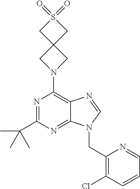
N1(C2=C3C(=NC(C(C)(C)C)=N2)N(CC2=C(Cl)C=CC=N2)C=N3)CC2(C1)CS(=O)(=O)C2
